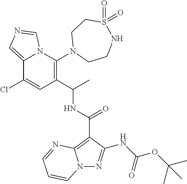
N12C(=CN=C1)C(Cl)=CC(C(C)NC(C1=C3N(N=C1NC(OC(C)(C)C)=O)C=CC=N3)=O)=C2N1CCNS(=O)(=O)CC1
